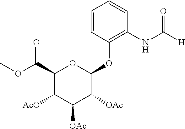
C1=CC(OC2OC(C(OC)=O)C([AcO])C([OAc])C2[OAc])=C(NC([H])=O)C=C1
